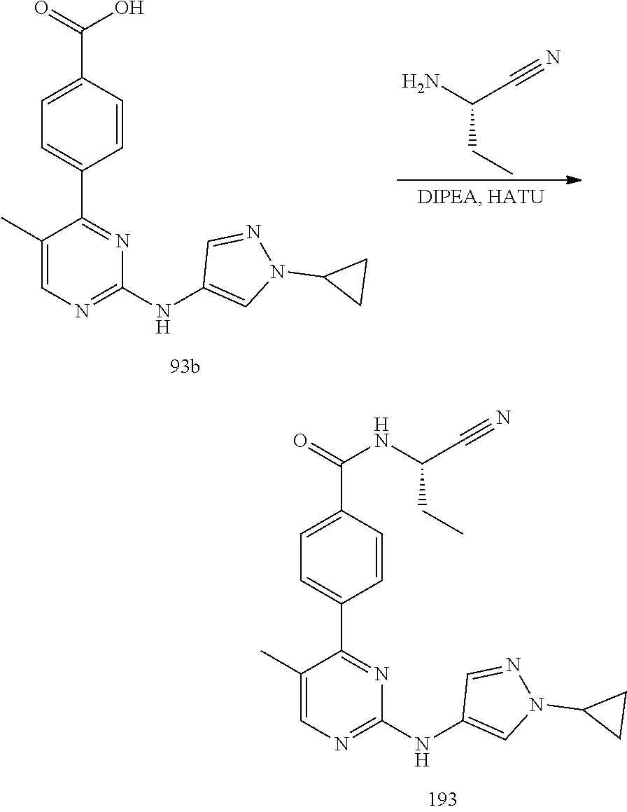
C(C1=CC=C(C2=NC(NC3=CN(C4CC4)N=C3)=NC=C2C)C=C1)(=O)O.NC(C#N)CC.C(C1=CC=C(C2=NC(NC3=CN(C4CC4)N=C3)=NC=C2C)C=C1)(=O)NC(C#N)CC
